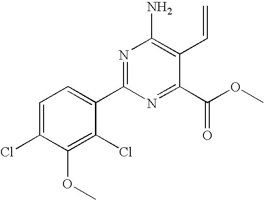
C1=C(Cl)C(OC)=C(Cl)C(C2=NC(N)=C(C=C)C(C(OC)=O)=N2)=C1
